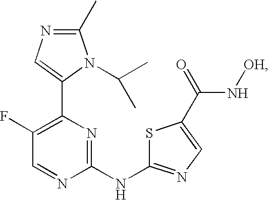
C1(C)=NC=C(C2=C(F)C=NC(NC3=NC=C(C(=O)N[OH])S3)=N2)N1C(C)C
